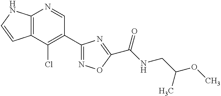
C12=C(C(Cl)=C(C3=NOC(C(NCC(OC)C)=O)=N3)C=N1)C=CN2
